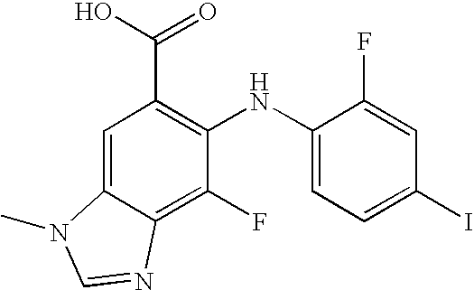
C1=C2C(=C(F)C(NC3=CC=C(I)C=C3F)=C1C(O)=O)N=CN2C
